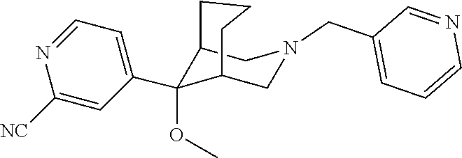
C1=NC([NC])=CC(C2(OC)C3CN(CC4=CC=CN=C4)CC2CCC3)=C1
